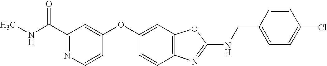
C1(C(NC)=O)=NC=CC(OC2=CC3=C(C=C2)N=C(NCC2=CC=C(Cl)C=C2)O3)=C1
